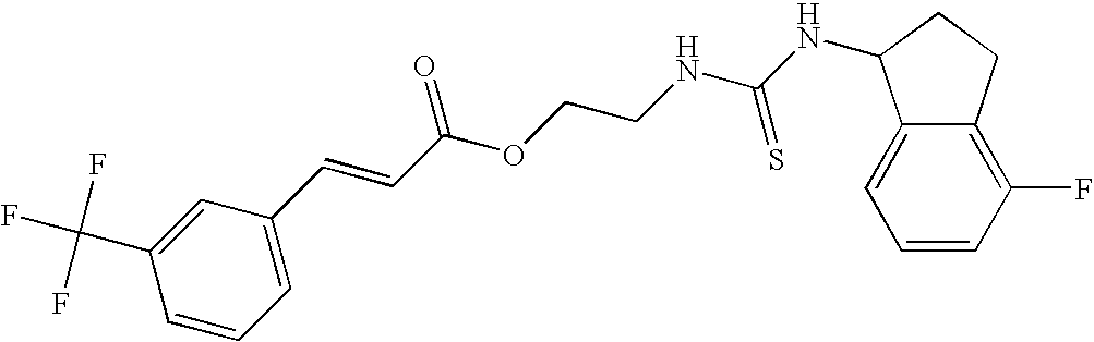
C(C1=CC=CC(C(F)(F)F)=C1)=CC(OCCNC(NC1C2=CC=CC(F)=C2CC1)=S)=O
